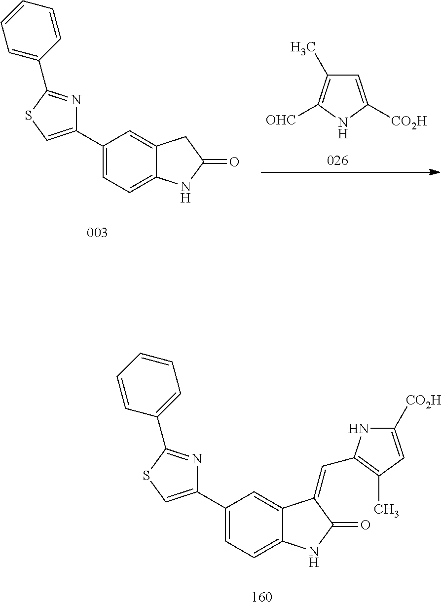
C1=C([CO2H])NC([OHC])=C1C.C1(C2=CC=C3C(=C2)CC(=O)N3)=CSC(C2=CC=CC=C2)=N1.C1(C2=CC=C3C(=C2)C(=CC2=C(C)C=C([CO2H])N2)C(=O)N3)=CSC(C2=CC=CC=C2)=N1
